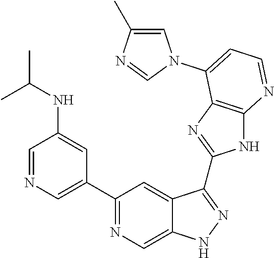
C1=NC=C(C2=NC=C3C(=C2)C(C2=NC4=C(N2)N=CC=C4N2C=C(C)N=C2)=NN3)C=C1NC(C)C
